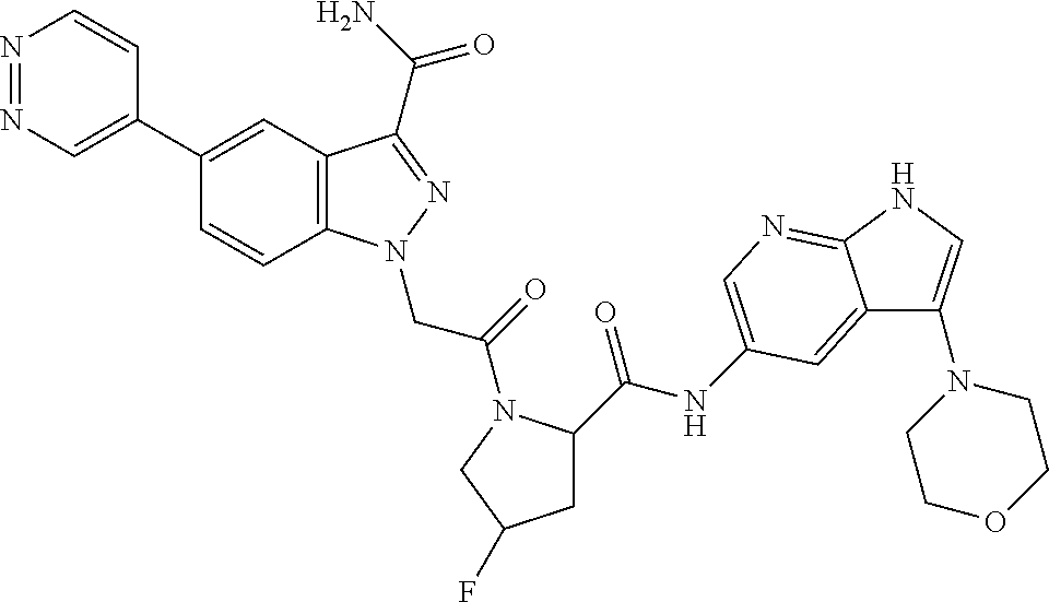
C1(C2=CN=NC=C2)=CC2=C(C=C1)N(CC(=O)N1C(C(NC3=CN=C4C(=C3)C(N3CCOCC3)=CN4)=O)CC(F)C1)N=C2C(=O)N
